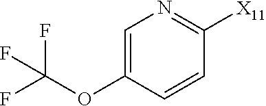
C1=C(OC(F)(F)F)C=CC([X11])=N1
